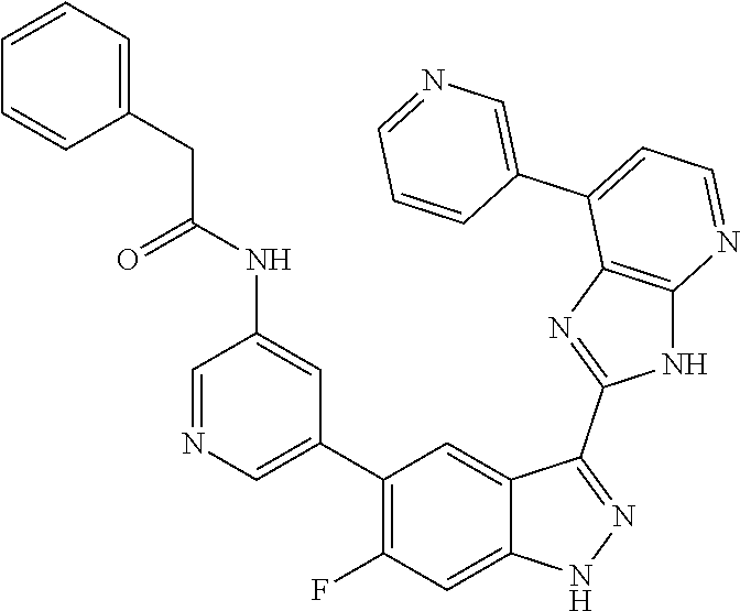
C1=NC=C(C2=C(F)C=C3C(=C2)C(C2=NC4=C(N2)N=CC=C4C2=CN=CC=C2)=NN3)C=C1NC(CC1=CC=CC=C1)=O
